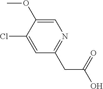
ClC1=CC(CC(O)=O)=NC=C1OC
